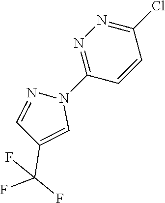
N1=C(N2N=CC(C(F)(F)F)=C2)C=CC(Cl)=N1
